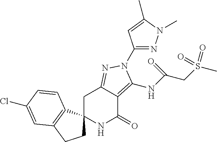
C1C2=NN(C3=NN(C)C(C)=C3)C(NC(CS(C)(=O)=O)=O)=C2C(=O)NC12CCC1=C2C=CC(Cl)=C1
